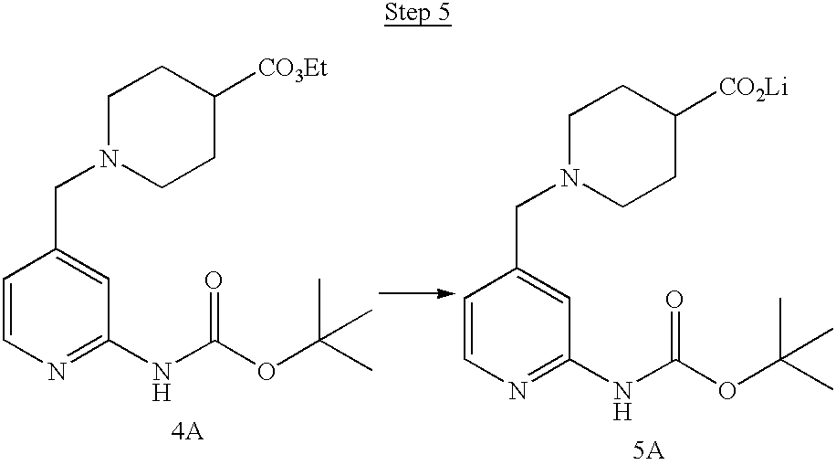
C1=CN=C(NC(OC(C)(C)C)=O)C=C1CN1CCC([CO3Et])CC1.[4A].C1=CN=C(NC(OC(C)(C)C)=O)C=C1CN1CCC([CO2Li])CC1.[5A]
